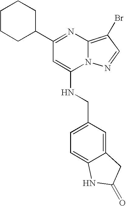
C1CCC(C2=NC3=C(Br)C=NN3C(NCC3=CC=C4C(=C3)CC(=O)N4)=C2)CC1
